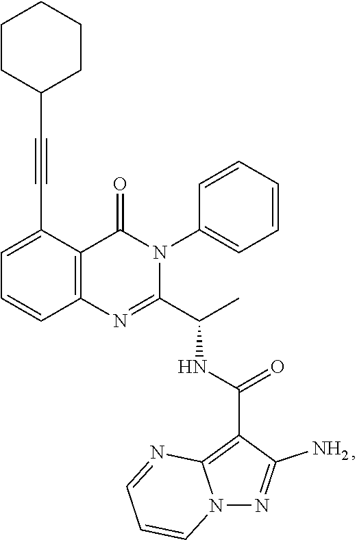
C1=C(C#CC2CCCCC2)C2=C(C=C1)N=C(C(C)NC(=O)C1=C3N(N=C1N)C=CC=N3)N(C1=CC=CC=C1)C2=O
